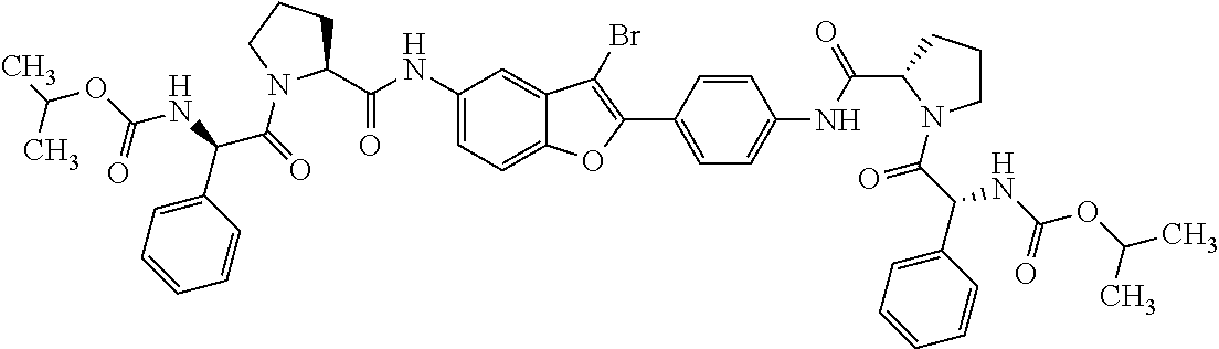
C1(NC(C2CCCN2C(=O)C(C2=CC=CC=C2)NC(=O)OC(C)C)=O)=CC=C2C(=C1)C(Br)=C(C1=CC=C(NC(=O)C3CCCN3C(=O)C(NC(OC(C)C)=O)C3=CC=CC=C3)C=C1)O2
